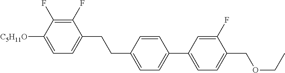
C1(F)=C(F)C([C5H11O])=CC=C1CCC1=CC=C(C2=CC=C(COCC)C(F)=C2)C=C1
